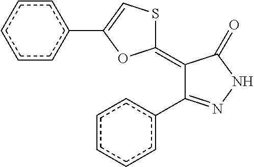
c1cc(C2=CSC(=C3C(c4ccccc4)=NNC3=O)O2)ccc1
